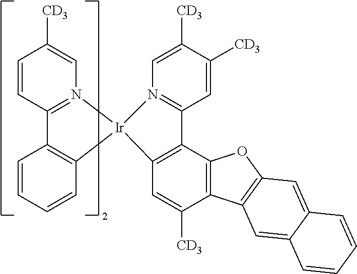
C1=CC2=N(C=C1[CD3])[Ir]1(C3=C2C=CC=C3)C2=C(C3=C(C([CD3])=C2)C2=C(O3)C=C3C(=C2)C=CC=C3)C2=N1C=C([CD3])C([CD3])=C2
